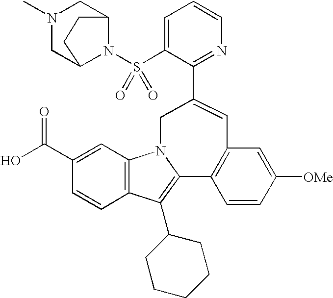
C12=C(C=C(C(O)=O)C=C1)N1C(=C2C2CCCCC2)C2=C(C=C([OMe])C=C2)C=C(C2=NC=CC=C2S(N2C3CN(C)CC2CC3)(=O)=O)C1
